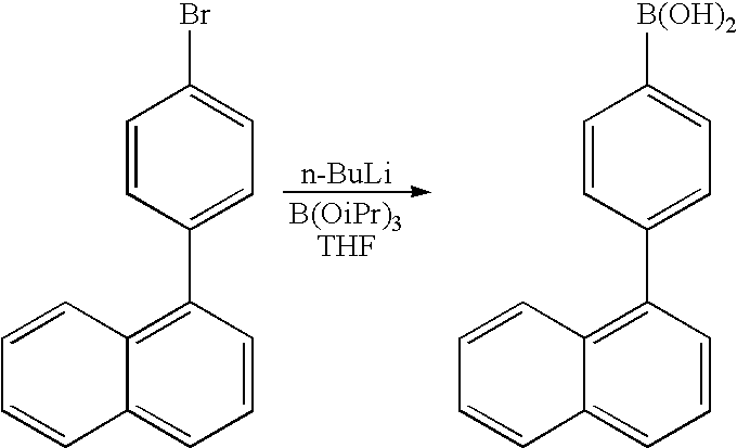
C1=CC(C2=CC=C(Br)C=C2)=C2C(=C1)C=CC=C2.[n-BuLi].[B(OiPr)3THF].C1=CC(C2=CC=C([B(OH)2])C=C2)=C2C(=C1)C=CC=C2
